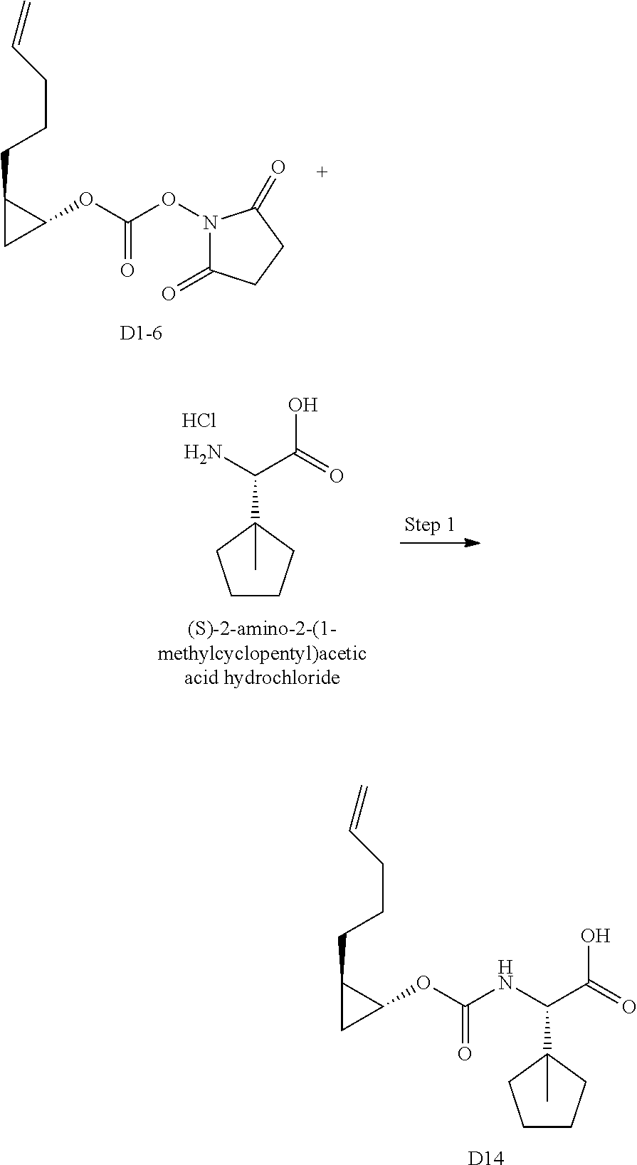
C1(CCCC=C)CC1OC(NC(C(=O)O)C1(C)CCCC1)=O.[D14].C1(CCCC=C)CC1OC(ON1C(=O)CCC1=O)=O.C1CCC(C(N)C(O)=O)(C)C1.Cl
